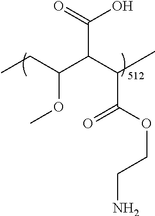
C(=O)(C(C(C(OC)CC)C(=O)O)C)OCCN
